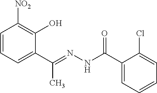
C1=CC=C(C(C)=NNC(=O)C2=CC=CC=C2Cl)C(O)=C1[NO2]
